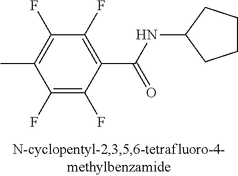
C1(F)=C(F)C(C(NC2CCCC2)=O)=C(F)C(F)=C1C
